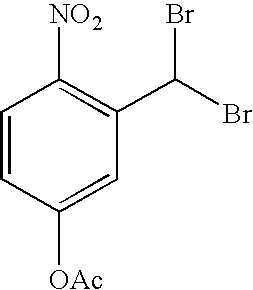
C1=CC([OAc])=CC(C(Br)Br)=C1[NO2]
